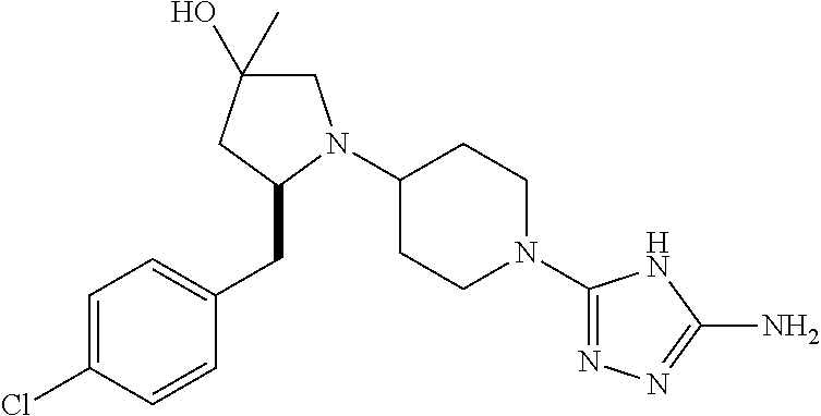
C1(N2CC(O)(C)CC2CC2=CC=C(Cl)C=C2)CCN(C2=NN=C(N)N2)CC1
